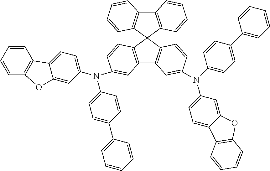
C12=C(C=CC=C1)C1(C3=C2C=CC=C3)C2=C(C3=C1C=CC(N(C1=CC=C4C(=C1)OC1=C4C=CC=C1)C1=CC=C(C4=CC=CC=C4)C=C1)=C3)C=C(N(C1=CC=C3C(=C1)OC1=C3C=CC=C1)C1=CC=C(C3=CC=CC=C3)C=C1)C=C2
